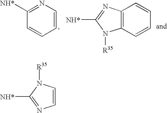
C1([NH*])=NC=CC=C1.C12=C(C=CC=C1)N([R35])C([NH*])=N2.C1=CN=C([NH*])N1[R35]
